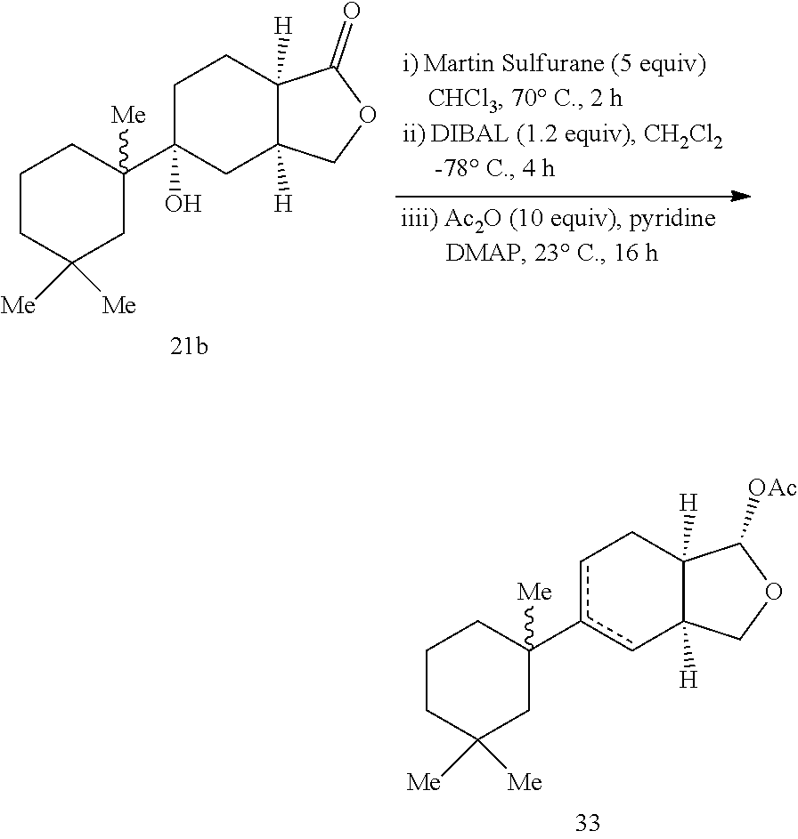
C1C(C2([Me])CC([Me])([Me])CCC2)(O)CC2([H])C([H])(C1)C(=O)OC2.c1c(C2([Me])CC([Me])([Me])CCC2)cC2([H])C([H])(C1)C([OAc])OC2
